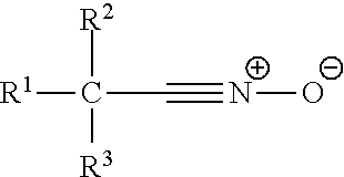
[R1]C(C#[N+][O-])([R2])[R3]
